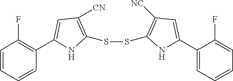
C1(C2=C(F)C=CC=C2)=CC([CN])=C(SSC2=C([NC])C=C(C3=CC=CC=C3F)N2)N1
